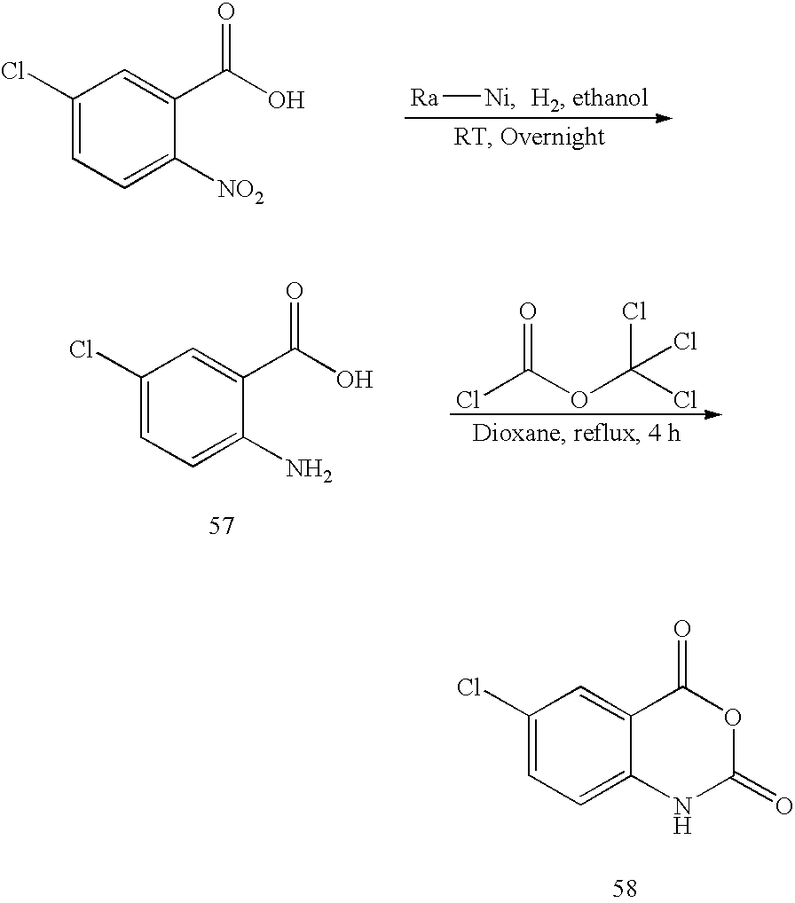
[Ra][Ni].C1(Cl)=CC=C([NO2])C(C(O)=O)=C1.C1(Cl)=CC=C(N)C(C(O)=O)=C1.ClC(OC(Cl)(Cl)Cl)=O.C1(Cl)=CC=C2C(=C1)C(=O)OC(=O)N2
